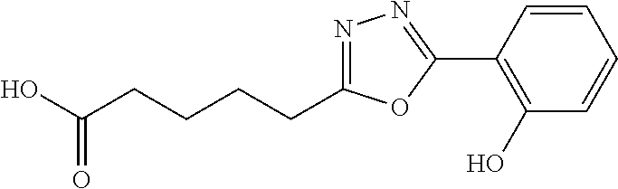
N1=C(CCCCC(O)=O)OC(C2=C(O)C=CC=C2)=N1
